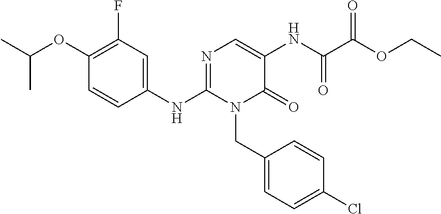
C1(OC(C)C)=C(F)C=C(NC2=NC=C(NC(C(OCC)=O)=O)C(=O)N2CC2=CC=C(Cl)C=C2)C=C1
